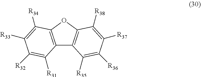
C12=C(OC3=C1C([R35])=C([R36])C([R37])=C3[R38])C([R34])=C([R33])C([R32])=C2[R31]
